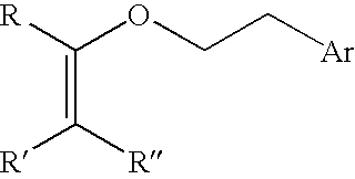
C(OCC[Ar])(=C([R])[R])[R]
